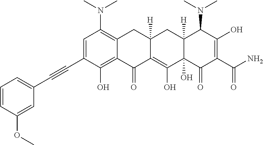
C1=C(C#CC2=CC=CC(OC)=C2)C(O)=C2C(=C1N(C)C)CC1([H])C(=C(O)C3(O)C([H])(C1)C(N(C)C)C(O)=C(C(N)=O)C3=O)C2=O
